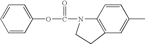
C(=O)(N1C2=C(C=C(C)C=C2)CC1)OC1=CC=CC=C1
